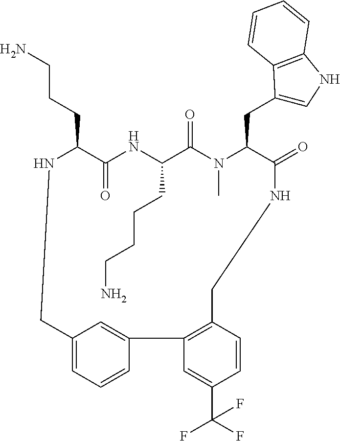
N1C(CCCN)C(=O)NC(CCCCN)C(=O)N(C)C(CC2=CNC3=C2C=CC=C3)C(=O)NCC2=C(C3=CC(=CC=C3)C1)C=C(C(F)(F)F)C=C2
